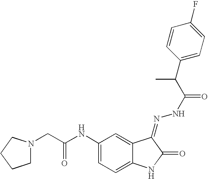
C1N(CC(NC2=CC=C3C(=C2)C(=NNC(=O)C(C)C2=CC=C(F)C=C2)C(=O)N3)=O)CCC1
